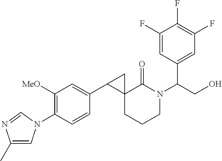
C1(C)=CN(C2=C([MeO])C=C(C3C4(CCCN(C(CO)C5=CC(F)=C(F)C(F)=C5)C4=O)C3)C=C2)C=N1
